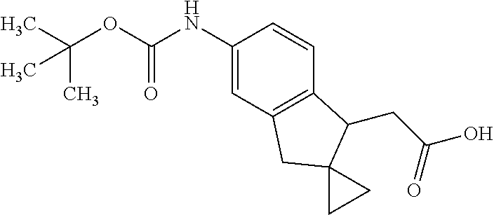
C1(NC(OC(C)(C)C)=O)=CC2=C(C=C1)C(CC(O)=O)C1(C2)CC1
